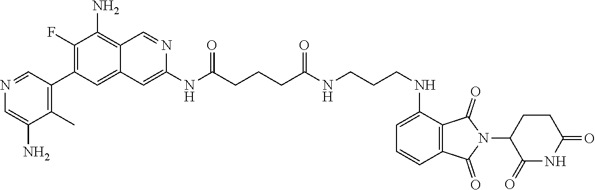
N(C(CCCC(NCCCNC1=CC=CC2=C1C(=O)N(C1CCC(=O)NC1=O)C2=O)=O)=O)C1=CC2=CC(C3=C(C)C(N)=CN=C3)=C(F)C(N)=C2C=N1
